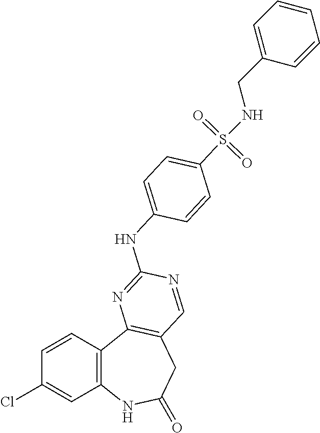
C1=CC2=C(C=C1Cl)NC(=O)CC1=C2N=C(NC2=CC=C(S(=O)(=O)NCC3=CC=CC=C3)C=C2)N=C1
